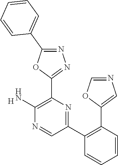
[H].C1(N)=C(C2=NN=C(C3=CC=CC=C3)O2)N=C(C2=C(C3=CN=CO3)C=CC=C2)C=N1
